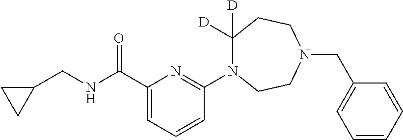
C1(C(NCC2CC2)=O)=CC=CC(N2C([D])([D])CCN(CC3=CC=CC=C3)CC2)=N1
